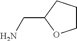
C1CCC(CN)O1
